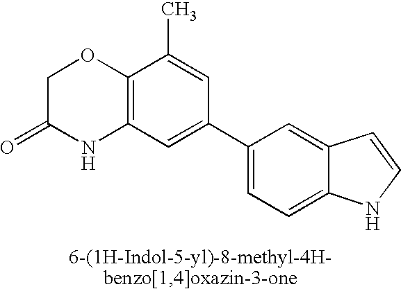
C12=C(C=C(C3=CC=C4C(=C3)C=CN4)C=C1C)NC(=O)CO2
